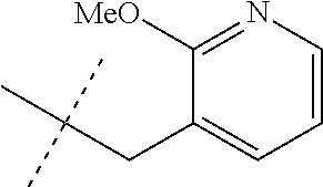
C1(CC(C)(C)C)=CC=CN=C1[MeO]
